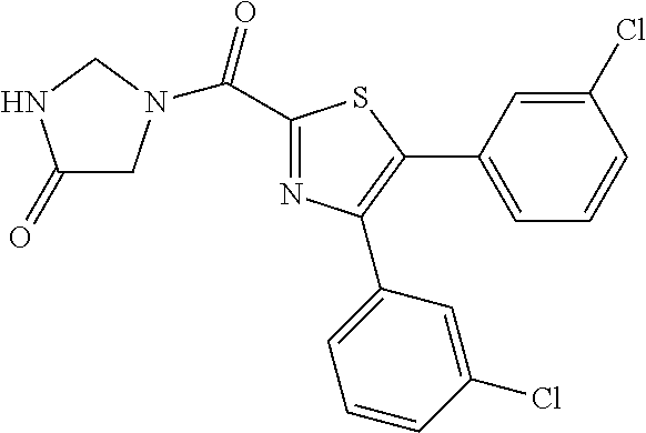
C1(C(=O)N2CC(=O)NC2)=NC(C2=CC=CC(Cl)=C2)=C(C2=CC=CC(Cl)=C2)S1
